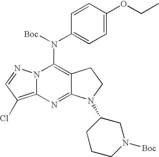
C12=C(Cl)C=NN1C(N(C1=CC=C(OCC)C=C1)[Boc])=C1C(=N2)N(C2CCCN([Boc])C2)CC1
